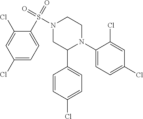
C1(N2CCN(S(=O)(C3=CC=C(Cl)C=C3Cl)=O)CC2C2=CC=C(Cl)C=C2)=CC=C(Cl)C=C1Cl
